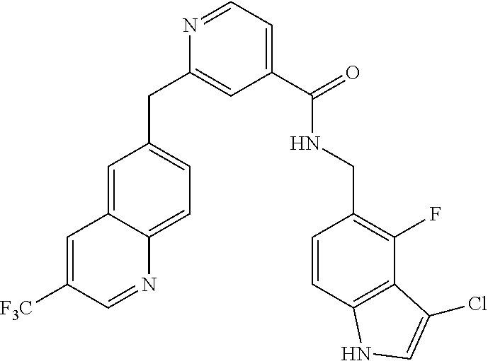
C1(CC2=CC(C(=O)NCC3=C(F)C4=C(C=C3)NC=C4Cl)=CC=N2)=CC=C2C(=C1)C=C([F3C])C=N2
